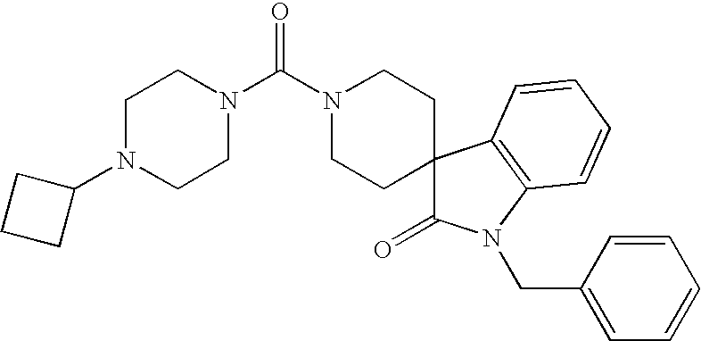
C1N(C2CCC2)CCN(C(N2CCC3(CC2)C(=O)N(CC2=CC=CC=C2)C2=C3C=CC=C2)=O)C1
